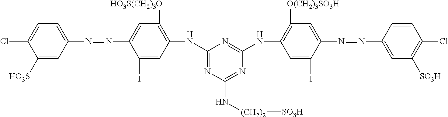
C1(NC2=C([HO3S(CH2)3O])C=C(N=NC3=CC=C(Cl)C([HO3S])=C3)C(I)=C2)=NC(N[(CH2)2][SO3H])=NC(NC2=C([O(CH2)3SO3H])C=C(N=NC3=CC([SO3H])=C(Cl)C=C3)C(I)=C2)=N1
